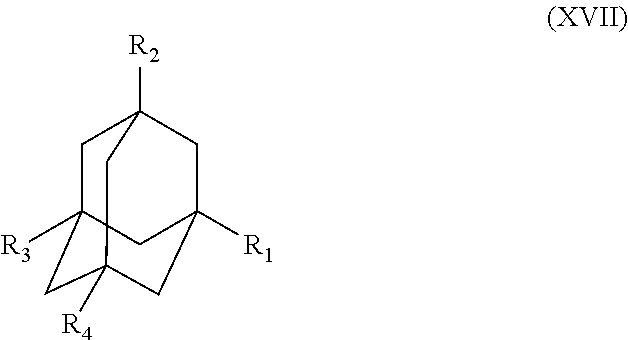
C1C2([R3])CC3([R4])CC([R1])(CC1([R2])C3)C2
